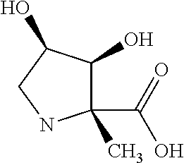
C1(C(=O)O)(C)C(O)C(O)CN1
